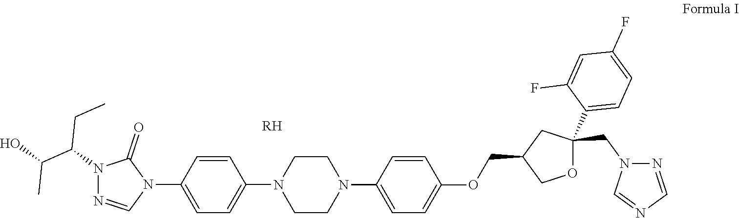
C1=NN(C(CC)C(C)O)C(=O)N1C1=CC=C(N2CCN(C3=CC=C(OCC4COC(C5=CC=C(F)C=C5F)(CN5N=CN=C5)C4)C=C3)CC2)C=C1.[RH]
